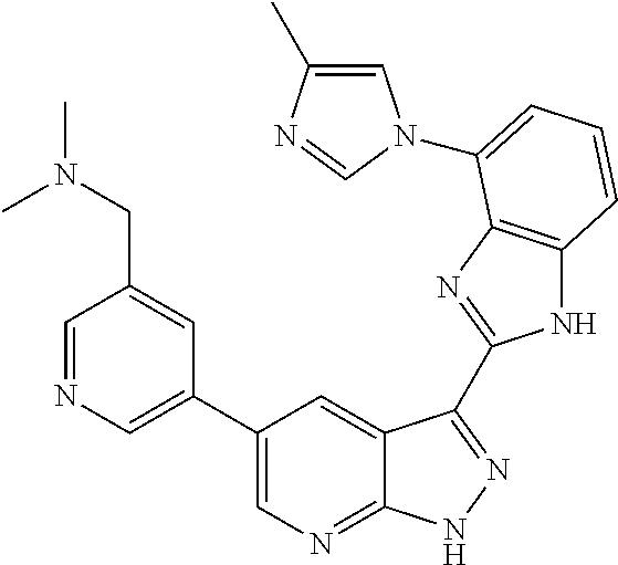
C1(C2=CN=CC(CN(C)C)=C2)=CN=C2C(=C1)C(C1=NC3=C(N1)C=CC=C3N1C=C(C)N=C1)=NN2
